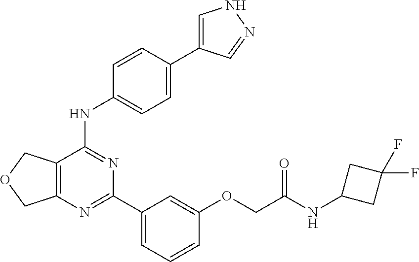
C12=C(C(NC3=CC=C(C4=CNN=C4)C=C3)=NC(C3=CC=CC(OCC(NC4CC(F)(F)C4)=O)=C3)=N1)COC2
